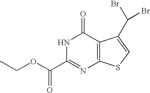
N1C(C(OCC)=O)=NC2=C(C1=O)C(C(Br)Br)=CS2
